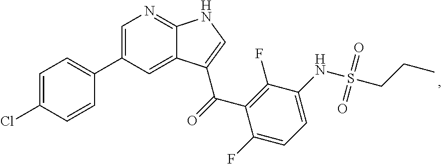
C1=C(C2=CC=C(Cl)C=C2)C=C2C(=N1)NC=C2C(=O)C1=C(F)C(NS(CCC)(=O)=O)=CC=C1F
